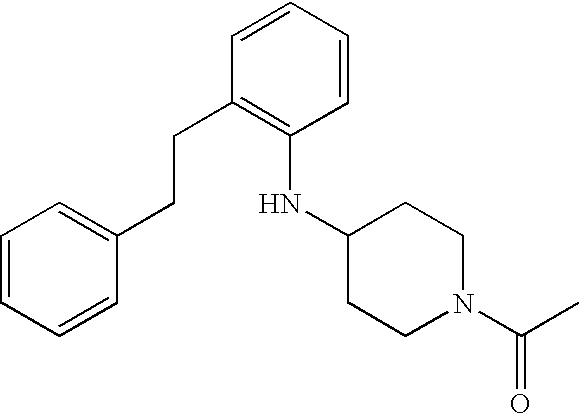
C(C1=C(NC2CCN(C(C)=O)CC2)C=CC=C1)CC1=CC=CC=C1
